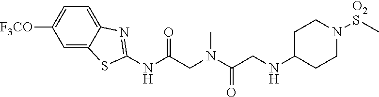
C1=C2C(=CC=C1[F3CO])N=C(NC(CN(C(CNC1CCN([O2S]C)CC1)=O)C)=O)S2
